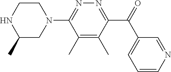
C1(C)=C(C)C(C(=O)C2=CC=CN=C2)=NN=C1N1CCNC(C)C1
